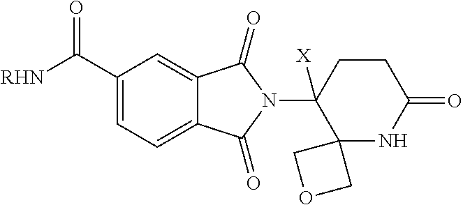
C1=C(C(=O)[RHN])C=C2C(=C1)C(=O)N(C1([X])C3(NC(=O)CC1)COC3)C2=O
